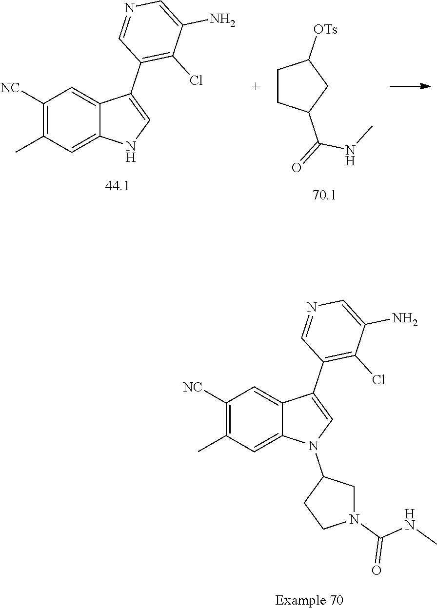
C1([NC])=C(C)C=C2C(=C1)C(C1=C(Cl)C(N)=CN=C1)=CN2C1CN(C(=O)NC)CC1.C1([NC])=C(C)C=C2C(=C1)C(C1=C(Cl)C(N)=CN=C1)=CN2.C1CC(C(NC)=O)CC1[OTs]
